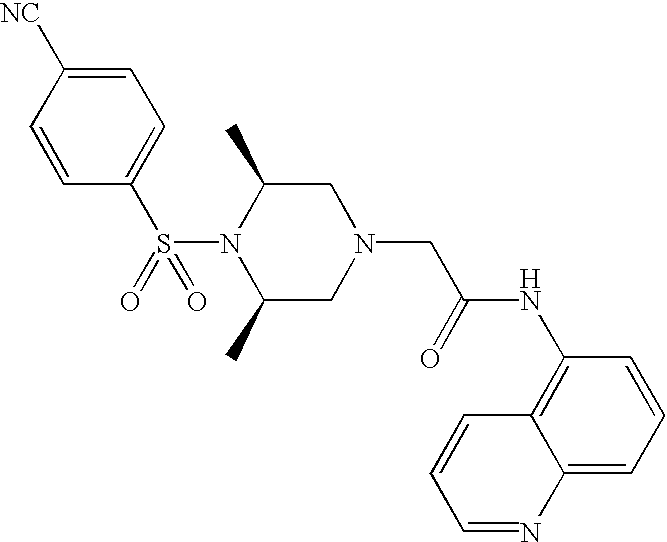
S(N1C(C)CN(CC(NC2=C3C(=CC=C2)N=CC=C3)=O)CC1C)(=O)(C1=CC=C([NC])C=C1)=O
